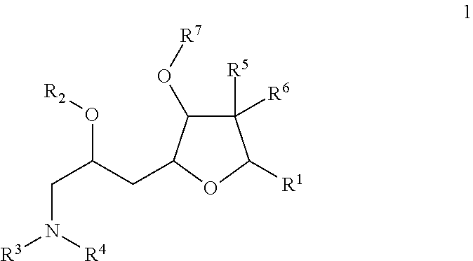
C1([R5])([R6])C(O[R7])C(CC(CN([R3])[R4])O[R2])OC1[R1]
